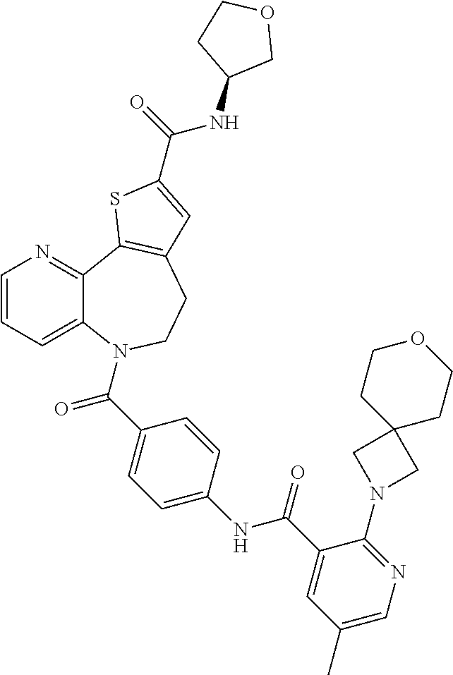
C1=CC=C2C(=N1)C1=C(CCN2C(C2=CC=C(NC(C3=CC(C)=CN=C3N3CC4(C3)CCOCC4)=O)C=C2)=O)C=C(C(=O)NC2COCC2)S1
